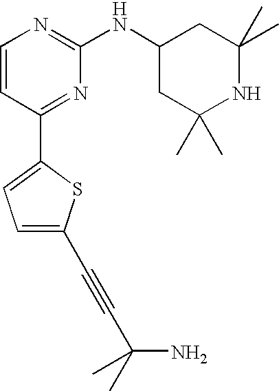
C1=CC(C2=CC=C(C#CC(N)(C)C)S2)=NC(NC2CC(C)(C)NC(C)(C)C2)=N1
